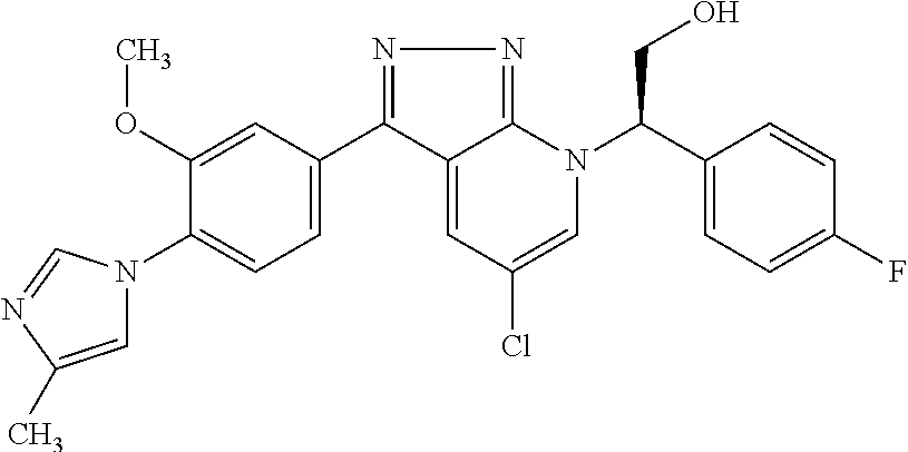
N1=C(C2=CC=C(N3C=C(C)N=C3)C(OC)=C2)C2=CC(Cl)=CN(C(C3=CC=C(F)C=C3)CO)C2=N1
